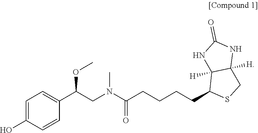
C1=C(O)C=CC(C(CN(C(CCCCC2SCC3([H])C2([H])NC(=O)N3)=O)C)OC)=C1
